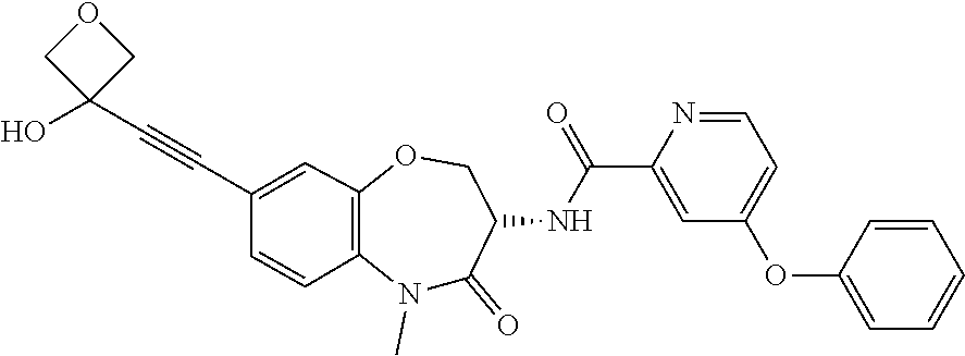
C1(C#CC2(O)COC2)=CC2=C(N(C)C(=O)C(NC(C3=CC(OC4=CC=CC=C4)=CC=N3)=O)CO2)C=C1
